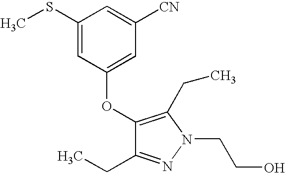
C1(SC)=CC(OC2=C(CC)N(CCO)N=C2CC)=CC([CN])=C1
